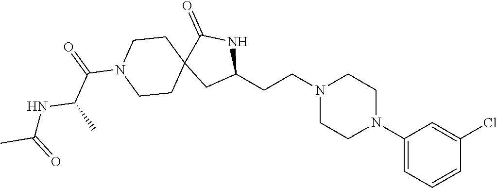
C1(CCN2CCN(C3=CC=CC(Cl)=C3)CC2)NC(=O)C2(C1)CCN(C(=O)C(NC(C)=O)C)CC2
